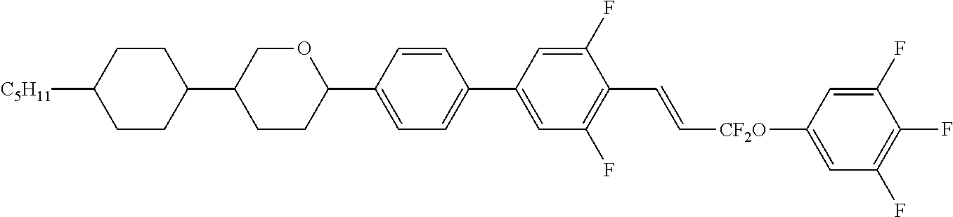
C1=CC(C2OCC(C3CCC([C5H11])CC3)CC2)=CC=C1C1=CC(F)=C(C=C[CF2O]C2=CC(F)=C(F)C(F)=C2)C(F)=C1
